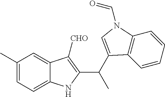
C1(C)=CC=C2C(=C1)C([CHO])=C(C(C)C1=CN(C=O)C3=C1C=CC=C3)N2
